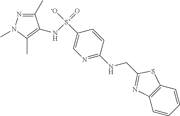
C1(C)=NN(C)C(C)=C1N[S+](=O)(C1=CN=C(NCC2=NC3=C(C=CC=C3)S2)C=C1)[-O]
